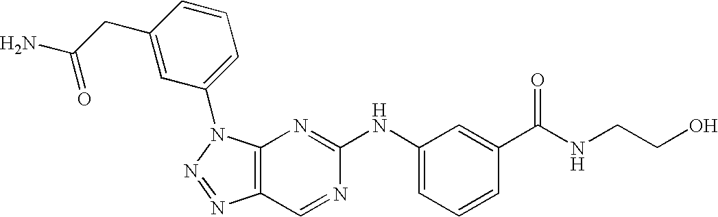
C12=C(N(C3=CC=CC(CC(=O)N)=C3)N=N1)N=C(NC1=CC=CC(C(NCCO)=O)=C1)N=C2
